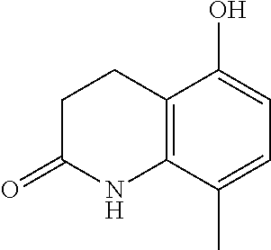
C1CC(=O)NC2=C1C(O)=CC=C2C
